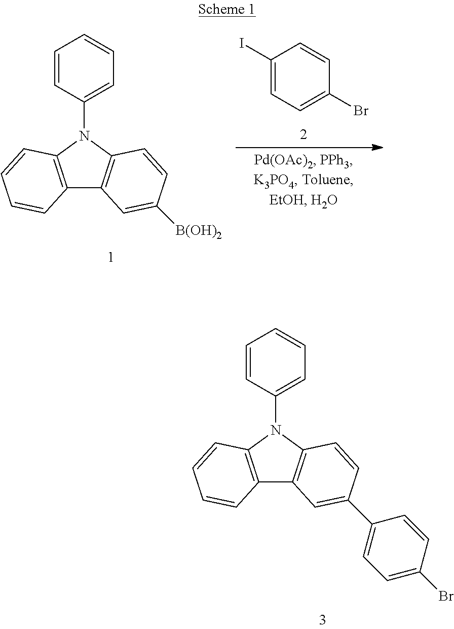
C1(I)=CC=C(Br)C=C1.C12=C(N(C3=CC=CC=C3)C3=C1C=C([B(OH)2])C=C3)C=CC=C2.C12=C(N(C3=CC=CC=C3)C3=C1C=C(C1=CC=C(Br)C=C1)C=C3)C=CC=C2
